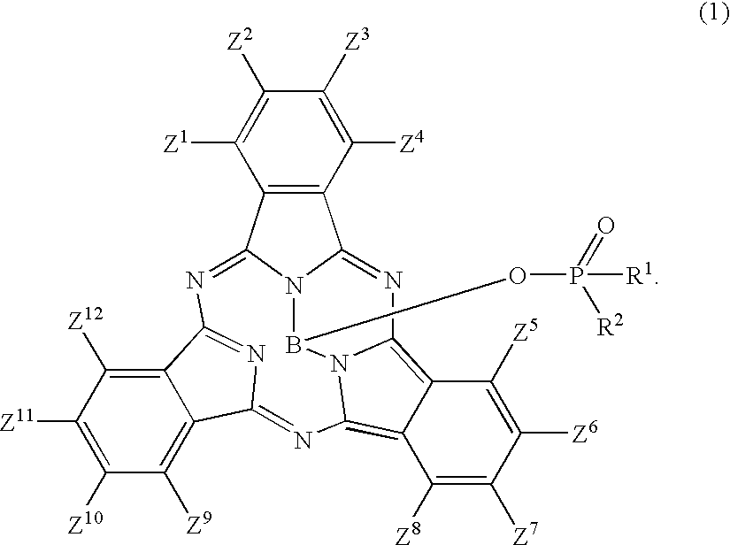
C12=C(C3=NC4=NC(=NC5=C6C([Z8])=C([Z7])C([Z6])=C([Z5])C6=C6N=C1N3B(OP(=O)([R2])[R1])N56)C1=C([Z9])C([Z10])=C([Z11])C([Z12])=C14)C([Z1])=C([Z2])C([Z3])=C2[Z4]
